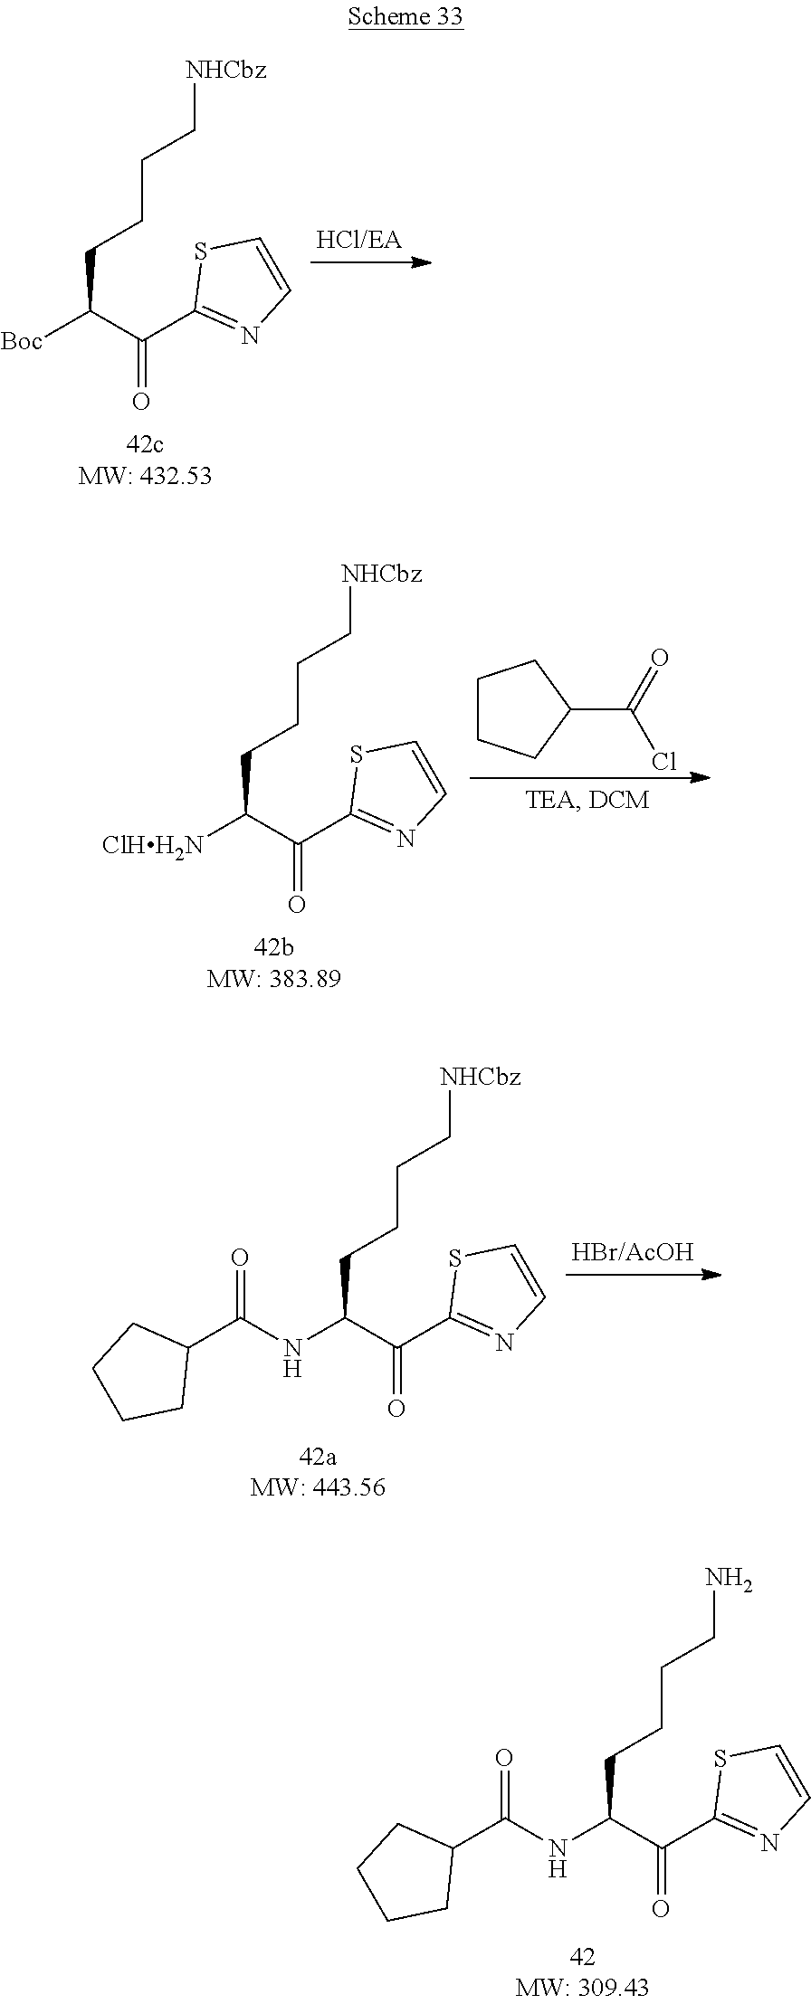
C1=CN=C(C(=O)C([Boc])CCCC[NHCbz])S1.C1CCC(C(=O)Cl)C1.C1=CN=C(C(=O)C([ClHH2N])CCCC[NHCbz])S1.C1=CN=C(C(=O)C(NC(C2CCCC2)=O)CCCC[NHCbz])S1.C1=CN=C(C(=O)C(NC(C2CCCC2)=O)CCCCN)S1
